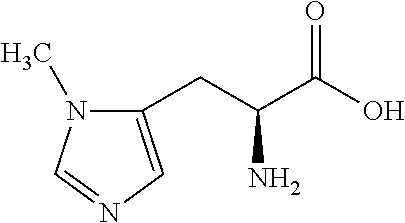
N1(C)C(CC(C(O)=O)N)=CN=C1
